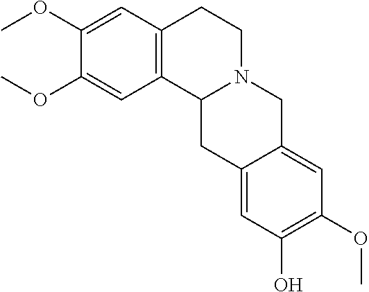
C12=C(C=C(OC)C(OC)=C1)CCN1C2CC2=CC(O)=C(OC)C=C2C1
